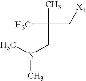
CN(C)CC(C)(C)C[X1]
